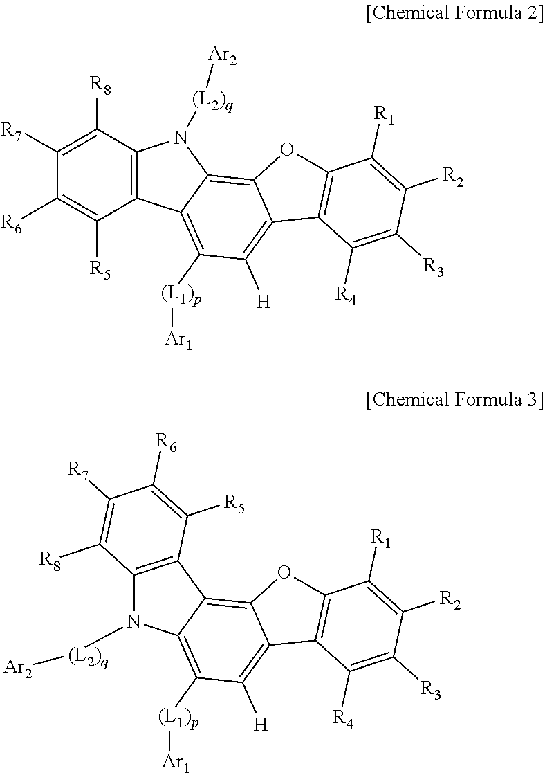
C1([R8])=C([R7])C([R6])=C([R5])C2=C1N([(L2)q][Ar2])C1=C3C(=C([H])C([(L1)p][Ar1])=C21)C1=C(O3)C([R1])=C([R2])C([R3])=C1[R4].N1([(L2)q][Ar2])C2=C(C3=C4C(=C([H])C([(L1)p][Ar1])=C13)C1=C(O4)C([R1])=C([R2])C([R3])=C1[R4])C([R5])=C([R6])C([R7])=C2[R8]
